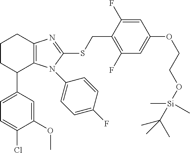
C1(C2C3=C(CCC2)N=C(SCC2=C(F)C=C(OCCO[Si](C)(C)C(C)(C)C)C=C2F)N3C2=CC=C(F)C=C2)=CC=C(Cl)C(OC)=C1
